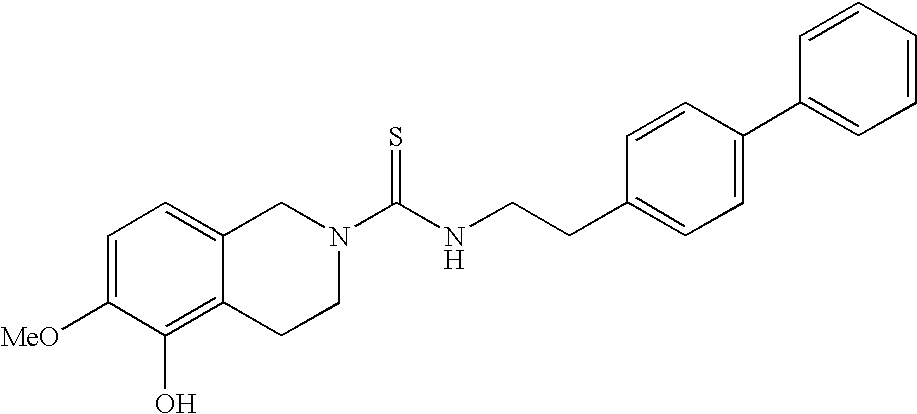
C1=C([MeO])C(O)=C2C(=C1)CN(C(NCCC1=CC=C(C3=CC=CC=C3)C=C1)=S)CC2
